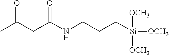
CC(CC(NCCC[Si]([OCH3])([OCH3])[OCH3])=O)=O
